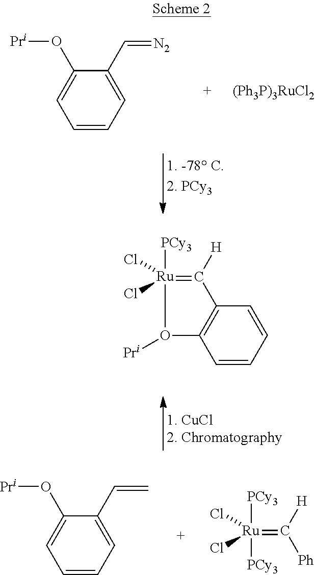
C1=CC=C(C=[N2])C(O[Pri])=C1.[(Ph3P)3RuCl2].C1=CC=CC2=C1O([Pri])[Ru](Cl)(Cl)([PCy3])=C2[H].C1=CC=C(C=C)C(O[Pri])=C1.[Ph]C(=[Ru](Cl)(Cl)([PCy3])[PCy3])[H]
